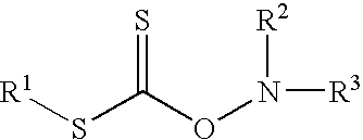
[R1]SC(ON([R3])[R2])=S
